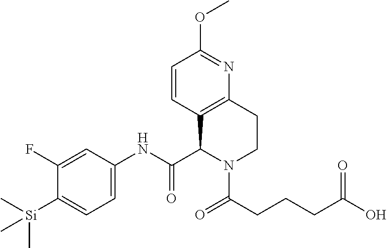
C1(F)=CC(NC(C2C3=C(CCN2C(=O)CCCC(=O)O)N=C(OC)C=C3)=O)=CC=C1[Si](C)(C)C
